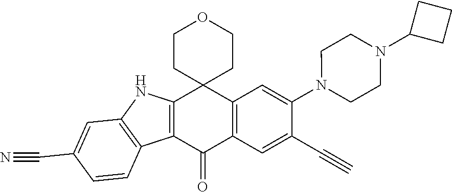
C12=C(C(=O)C3=C(C14CCOCC4)C=C(N1CCN(C4CCC4)CC1)C(C#C)=C3)C1=C(N2)C=C(C#N)C=C1
